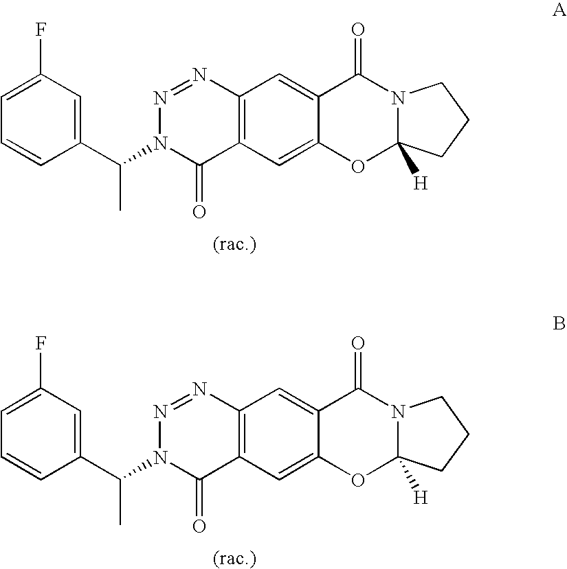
C1=C(F)C=C(C(N2C(=O)C3=C(N=N2)C=C2C(=C3)OC3([H])N(C2=O)CCC3)C)C=C1.C1=C(F)C=C(C(N2C(=O)C3=C(N=N2)C=C2C(=C3)OC3([H])N(C2=O)CCC3)C)C=C1
